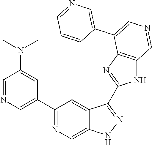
C1(C2=CN=CC(N(C)C)=C2)=NC=C2C(=C1)C(C1=NC3=C(N1)C=NC=C3C1=CN=CC=C1)=NN2
